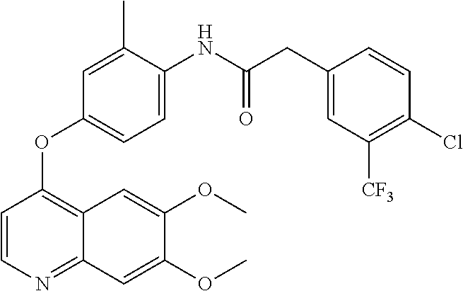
C1=CN=C2C(=C1OC1=CC=C(NC(CC3=CC([CF3])=C(Cl)C=C3)=O)C(C)=C1)C=C(OC)C(OC)=C2
